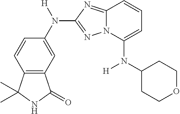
C12=C(C=C(N([H])C3=NN4C(=N3)C=CC=C4N(C3CCOCC3)[H])C=C1)C(=O)NC2(C)C
